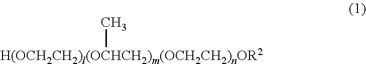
[H(OCH2CH2)l(OCHCH2)m(OCH2CH2)nOR2]C
